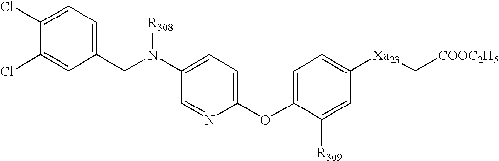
C1(CN(C2=CC=C(OC3=CC=C([Xa23]C[COOC2H5])C=C3[R309])N=C2)[R308])=CC=C(Cl)C(Cl)=C1
